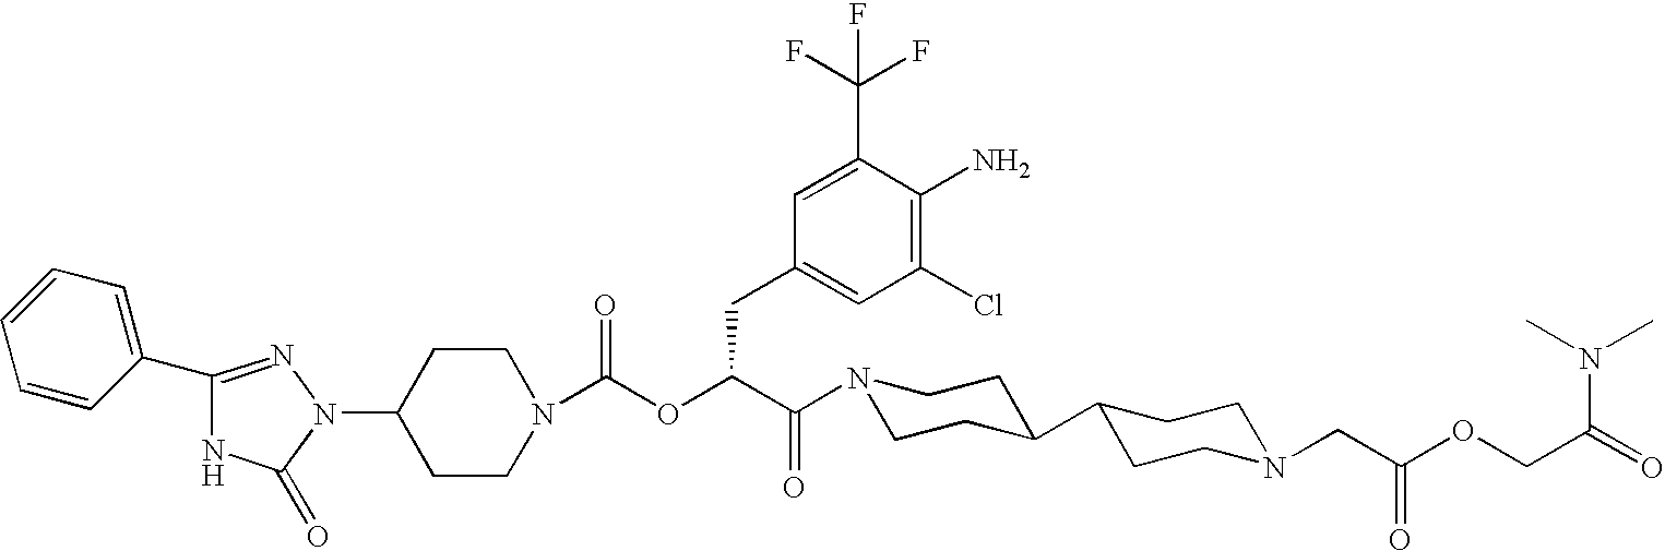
C1(N2N=C(C3=CC=CC=C3)NC2=O)CCN(C(OC(C(=O)N2CCC(C3CCN(CC(OCC(=O)N(C)C)=O)CC3)CC2)CC2=CC(Cl)=C(N)C(C(F)(F)F)=C2)=O)CC1
